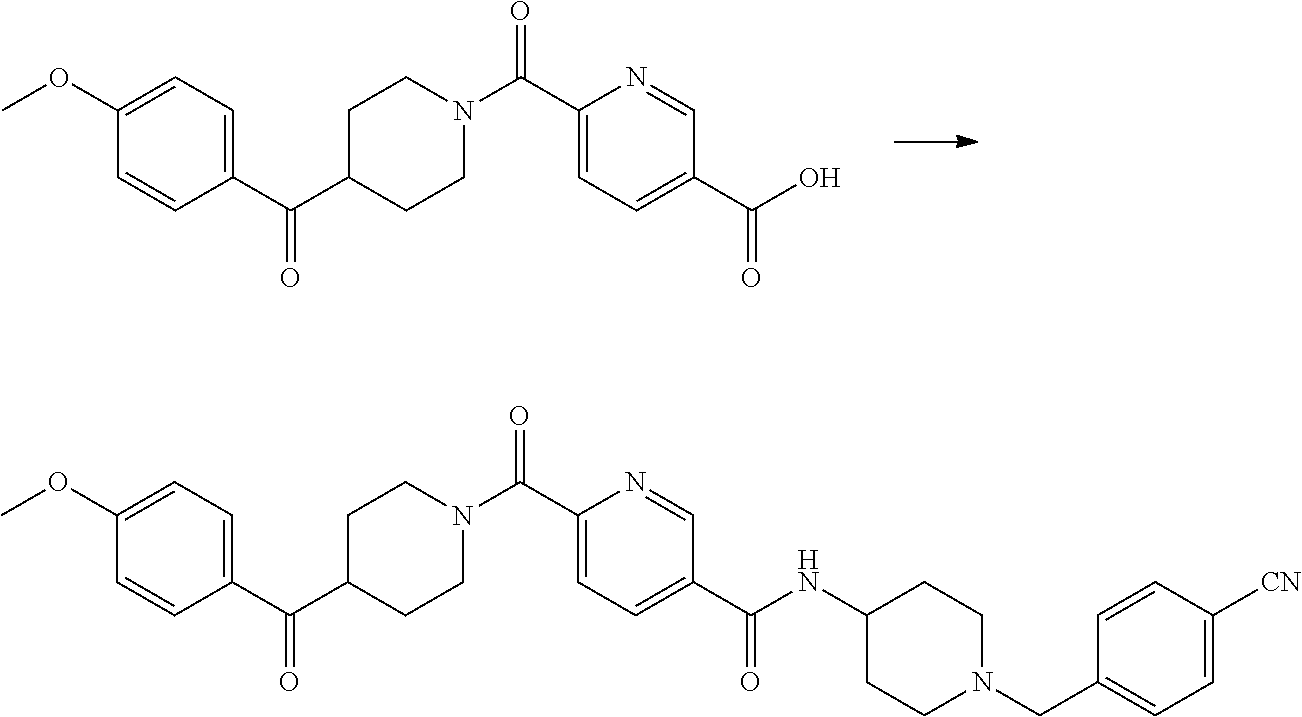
C1(C(N2CCC(C(C3=CC=C(OC)C=C3)=O)CC2)=O)=CC=C(C(O)=O)C=N1.C1(C(N2CCC(C(C3=CC=C(OC)C=C3)=O)CC2)=O)=CC=C(C(NC2CCN(CC3=CC=C([CN])C=C3)CC2)=O)C=N1
